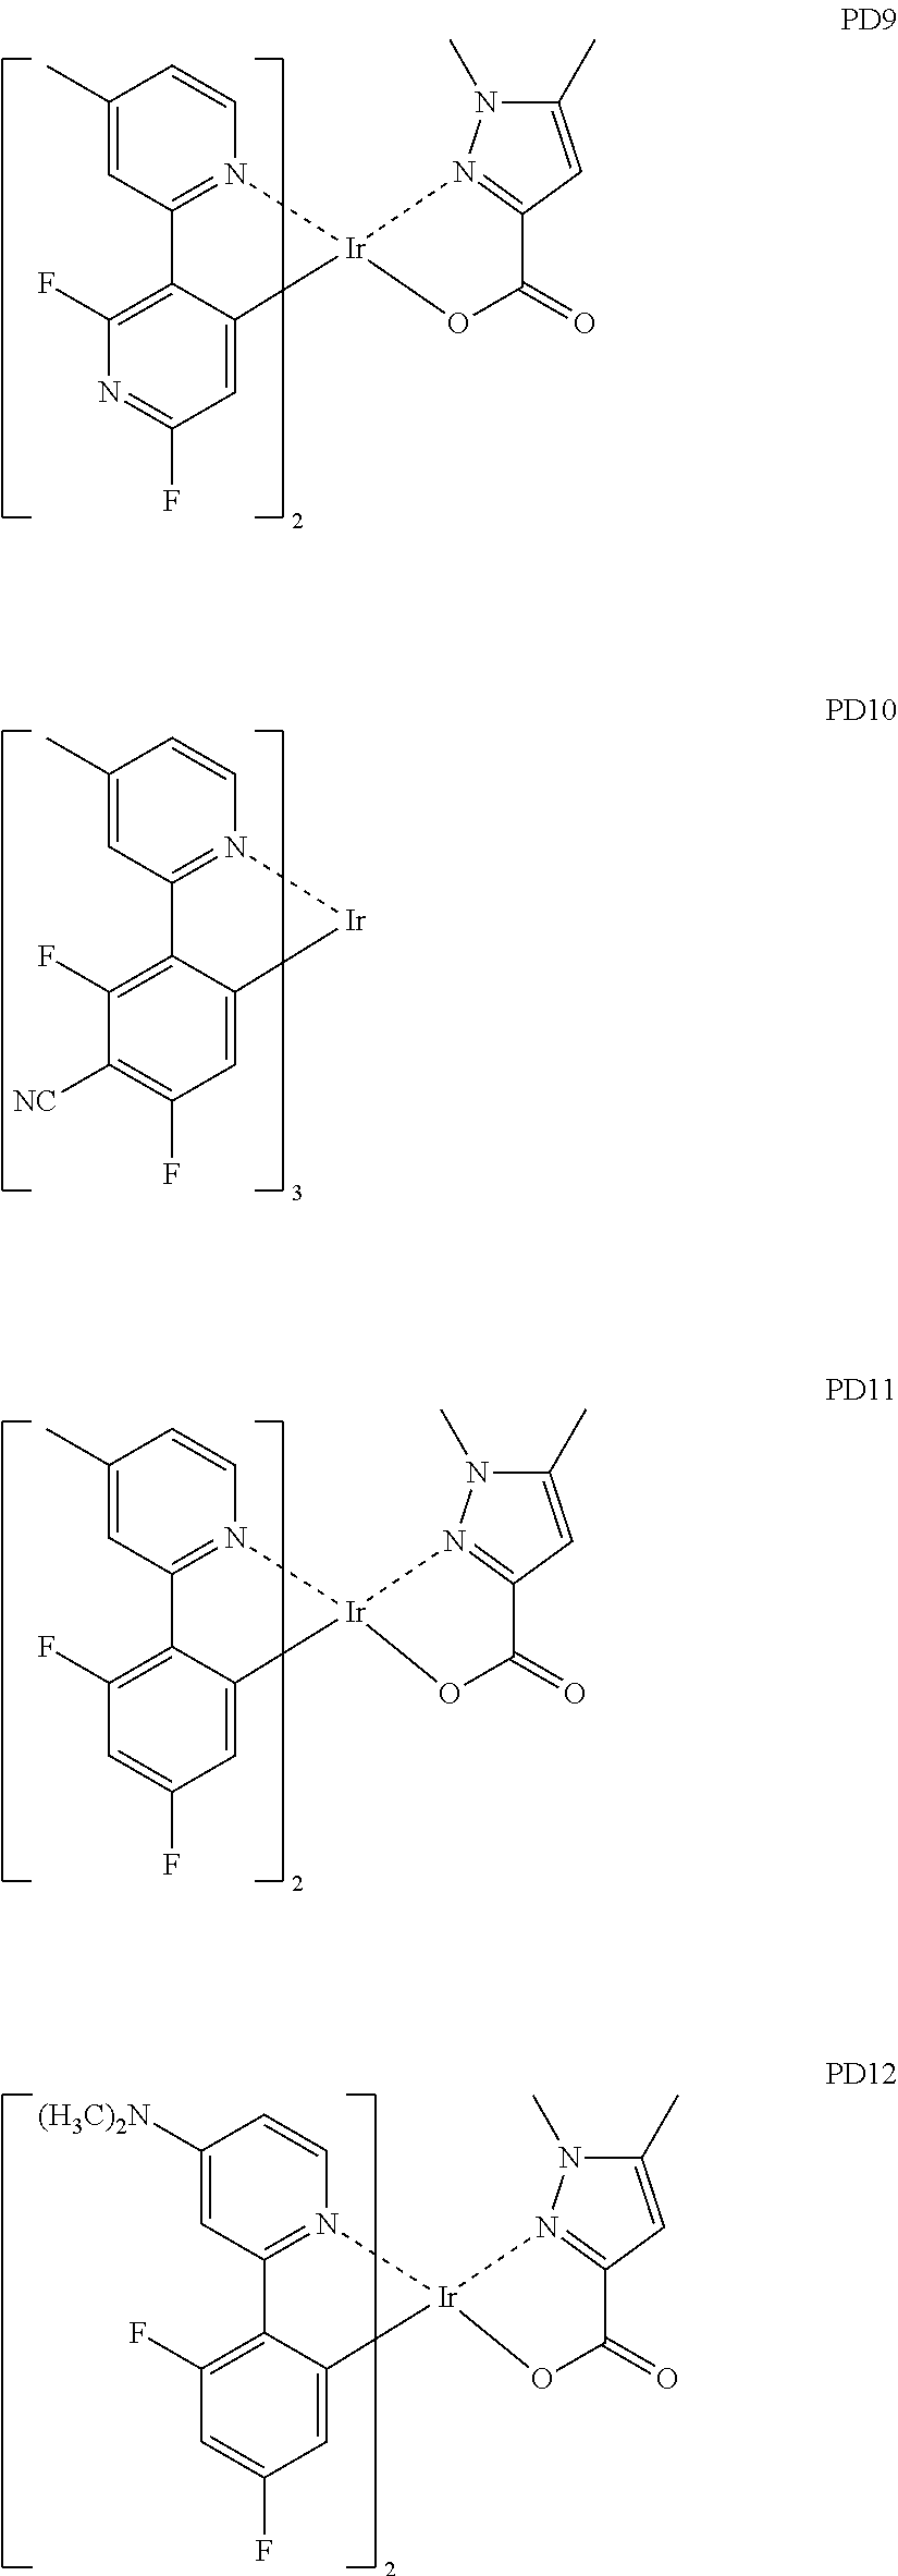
C1(C)=CC2=N(C=C1)[Ir]1(C3=CC(F)=NC(F)=C23)OC(=O)C2=N1N(C)C(C)=C2.C1(C)=CC2=N(C=C1)[Ir]C1=CC(F)=C([NC])C(F)=C21.C1(C)=CC2=N(C=C1)[Ir]1(C3=CC(F)=CC(F)=C23)N2=C(C=C(C)N2C)C(=O)O1.C1([(H3C)2N])=CC2=N(C=C1)[Ir]1(C3=CC(F)=CC(F)=C23)N2=C(C=C(C)N2C)C(=O)O1
